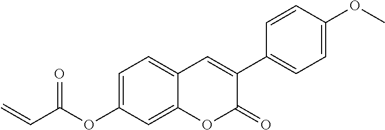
C(C(OC1=CC=C2C(=C1)OC(=O)C(C1=CC=C(OC)C=C1)=C2)=O)=C
